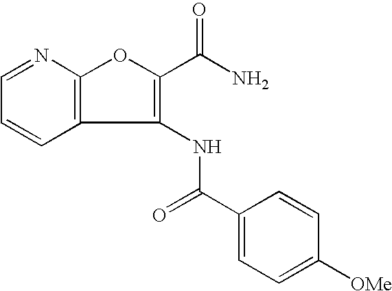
C1=CC=NC2=C1C(NC(C1=CC=C([OMe])C=C1)=O)=C(C(N)=O)O2
